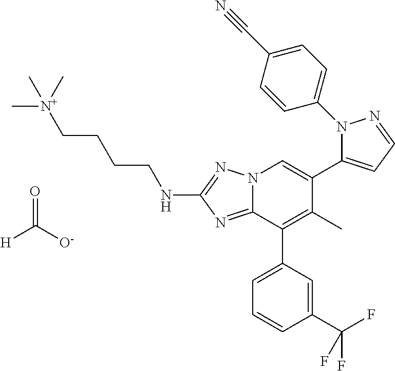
N12C(=NC(NCCCC[N+](C)(C)C)=N1)C(C1=CC=CC(C(F)(F)F)=C1)=C(C)C(C1=CC=NN1C1=CC=C(C#N)C=C1)=C2.O=C([O-])[H]
